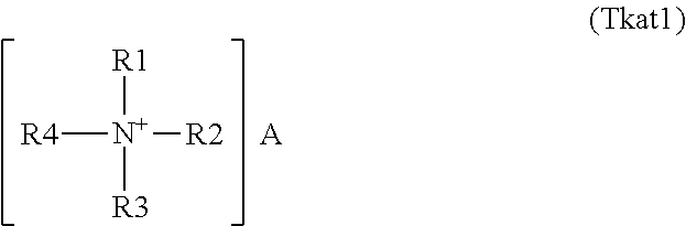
[R4][N+]([R1])([R2])[R3].[A]
